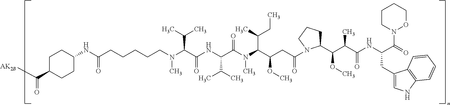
C1(C(OC)C(C(=O)NC(C(=O)N2OCCCC2)CC2=CNC3=C2C=CC=C3)C)CCCN1C(=O)CC(C(N(C(C(NC(C(N(CCCCCC(NC1CCC(C([AK2B])=O)CC1)=O)C)C(C)C)=O)C(C)C)=O)C)C(CC)C)OC
